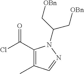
C1(C(Cl)=O)=C(C)C=NN1C(C[OBn])C[OBn]
